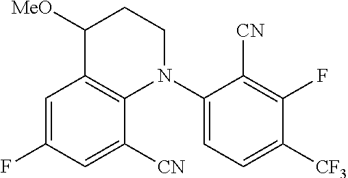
C1=C(F)C=C([CN])C2=C1C([MeO])CCN2C1=CC=C([CF3])C(F)=C1[CN]
